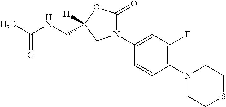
C1(N2C(=O)OC(CNC(C)=O)([H])C2)=CC(F)=C(N2CCSCC2)C=C1
